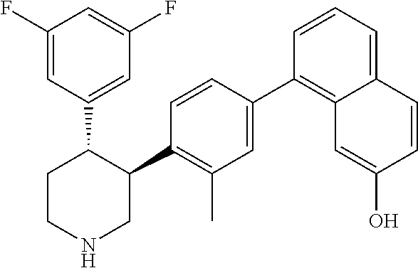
C1(C2=C(C)C=C(C3=C4C(=CC=C3)C=CC(O)=C4)C=C2)C(C2=CC(F)=CC(F)=C2)CCNC1
